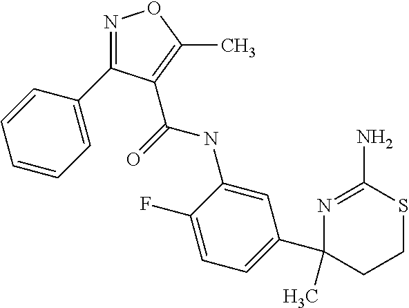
C1(C2=CC=C(F)C(NC(=O)C3=C(C)ON=C3C3=CC=CC=C3)=C2)(C)CCSC(N)=N1
